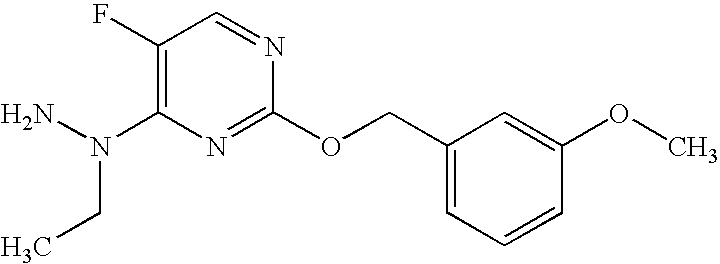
C1(F)=C(N(N)CC)N=C(OCC2=CC=CC(OC)=C2)N=C1
